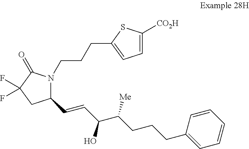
C(=CC(C(CCCC1=CC=CC=C1)[Me])O)C1N(CCCC2=CC=C([CO2H])S2)C(=O)C(F)(F)C1
